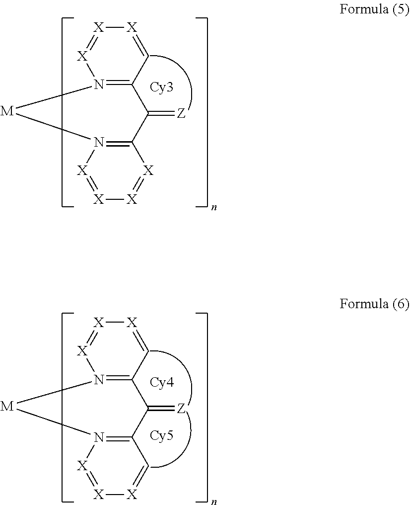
[X]1=[X]N2=C(C=[X]1)C(=[Z])C1=N([X]=[X][X]=[X]1)[M]2.[X]1=[X]N2=C(C=[X]1)C(=[Z])C1=N([X]=[X][X]=C1)[M]2.[Cy4].[Cy5]
